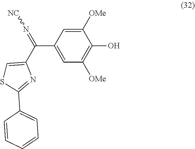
C1([OMe])=CC(C(=N[NC])C2=CSC(C3=CC=CC=C3)=N2)=CC([OMe])=C1O
